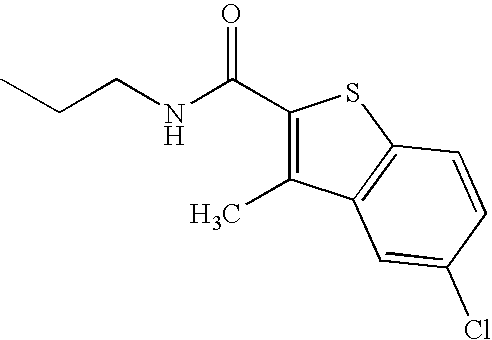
C(NCCC)(C1=C(C)C2=C(S1)C=CC(Cl)=C2)=O
